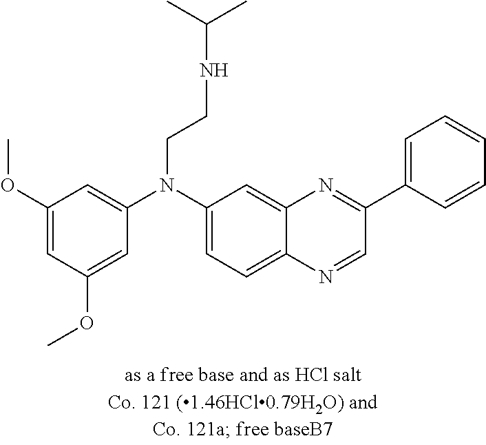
C1(OC)=CC(OC)=CC(N(C2=CC=C3C(=C2)N=C(C2=CC=CC=C2)C=N3)CCNC(C)C)=C1
